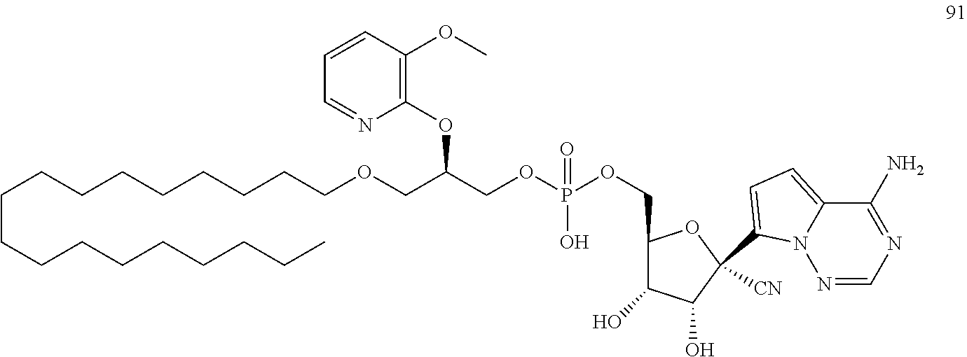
C1=C(C2([CN])C(O)C(O)C(COP(OCC(OC3=C(OC)C=CC=N3)COCCCCCCCCCCCCCCCCCC)(O)=O)O2)N2C(=C1)C(N)=NC=N2
